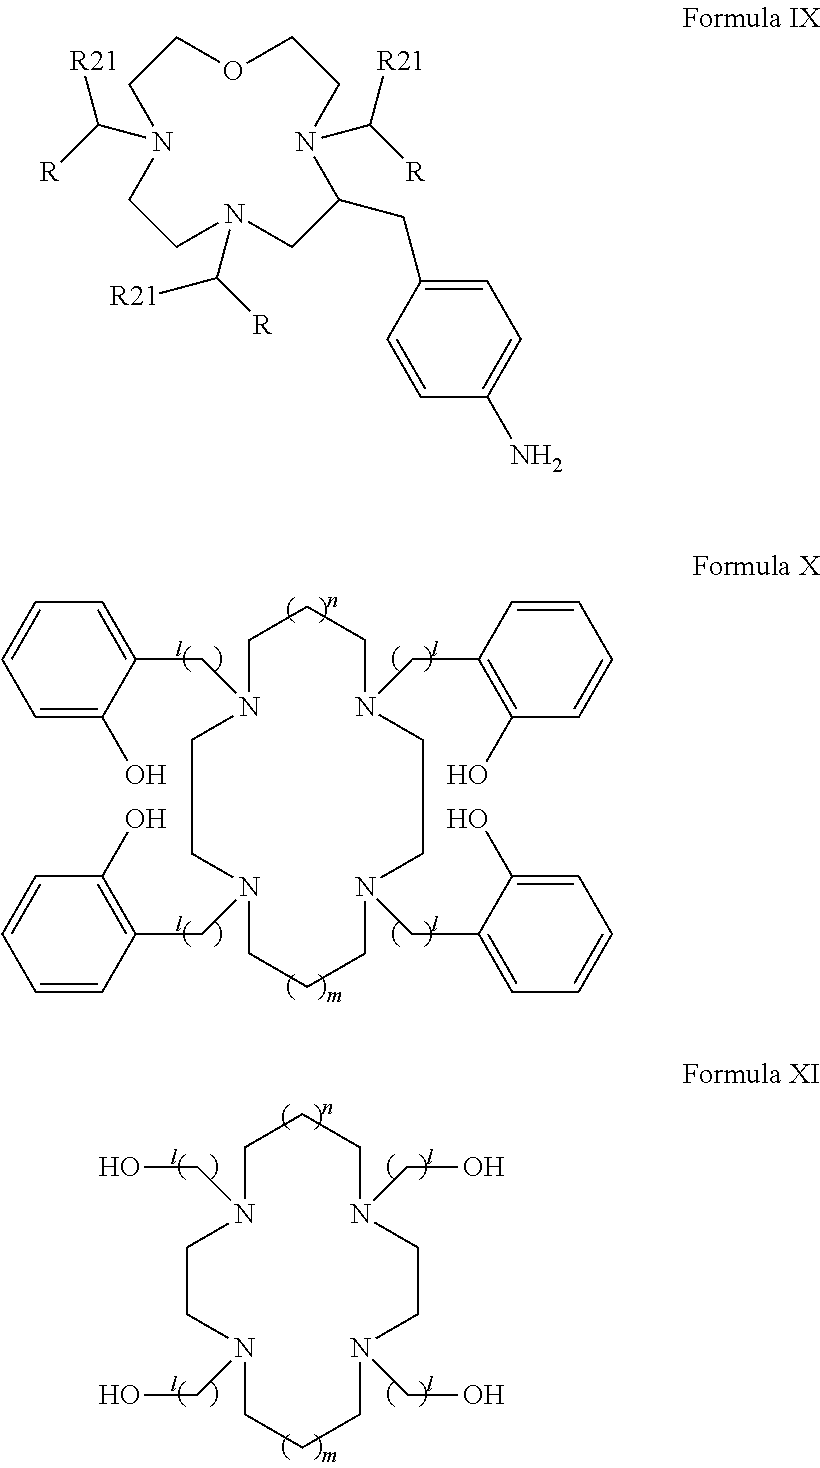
C1CCN(CC2=C(O)C=CC=C2)CCN(CC2=CC=CC=C2O)CCCN(CC2=C(O)C=CC=C2)CCN1CC1=CC=CC=C1O.C1CCN(CO)CCN(CO)CCCN(CO)CCN1CO.C1OCCN(C([R])[R21])CCN(C([R])[R21])CC(CC2=CC=C(N)C=C2)N(C([R])[R21])C1
